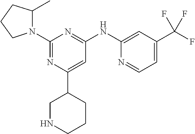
C1(NC2=NC(N3C(C)CCC3)=NC(C3CNCCC3)=C2)=CC(C(F)(F)F)=CC=N1
